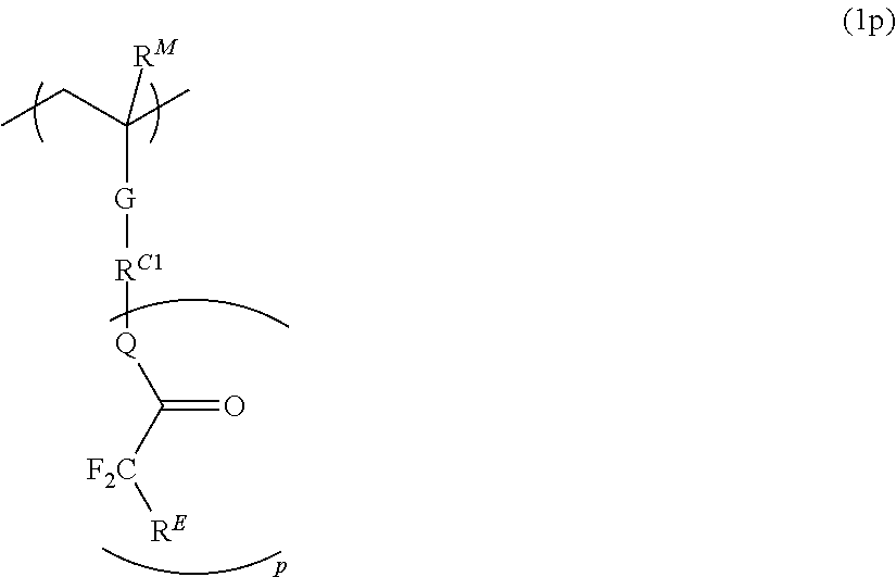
CCC(C)([G][RC1][Q]C([F2C][RE])=O)[RM]
